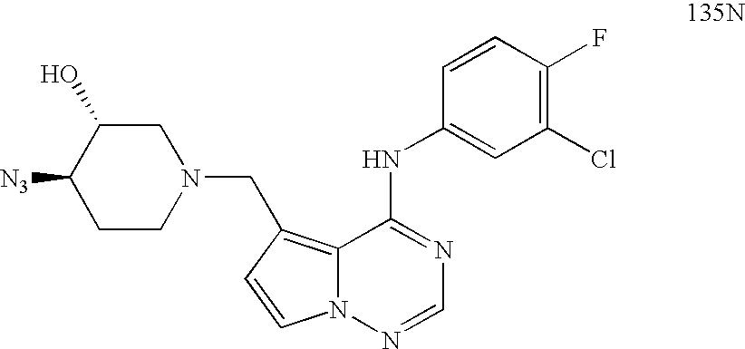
C1CN(CC2=C3N(C=C2)N=CN=C3NC2=CC(Cl)=C(F)C=C2)CC(O)C1[N3]
